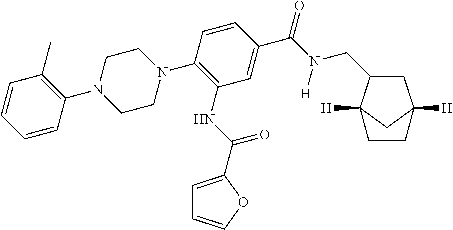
C1=CC(N2CCN(C3=C(NC(=O)C4=CC=CO4)C=C(C(=O)N(CC4CC5([H])CC4([H])CC5)[H])C=C3)CC2)=C(C)C=C1
